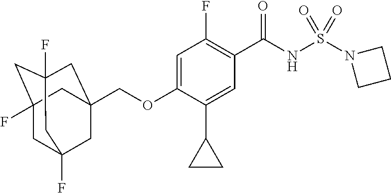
C1=C(OCC23CC4(F)CC(F)(CC(F)(C2)C4)C3)C(C2CC2)=CC(C(NS(N2CCC2)(=O)=O)=O)=C1F
